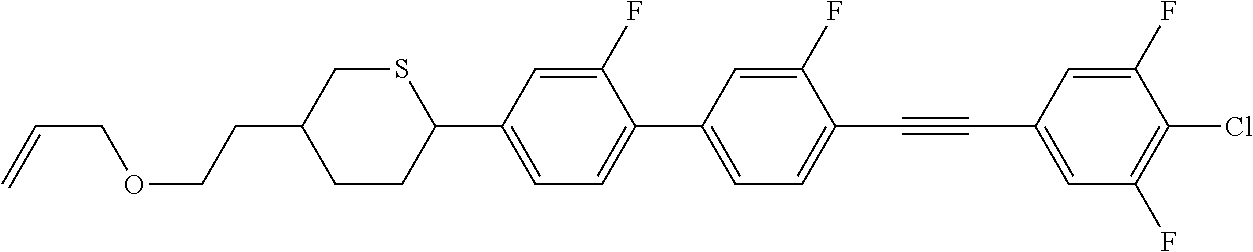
C=CCOCCC1CCC(C2=CC=C(C3=CC=C(C#CC4=CC(F)=C(Cl)C(F)=C4)C(F)=C3)C(F)=C2)SC1
